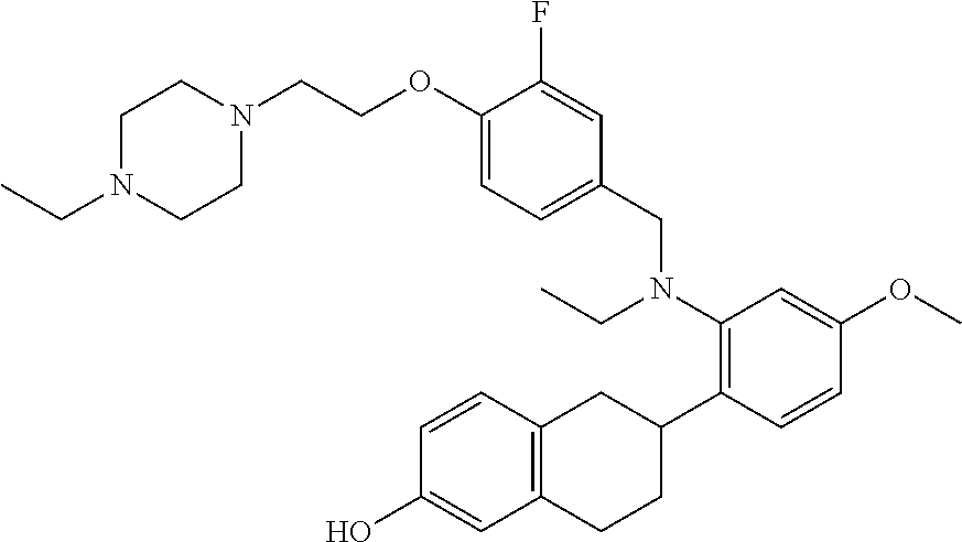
C1(OCCN2CCN(CC)CC2)=CC=C(CN(CC)C2=C(C3CC4=C(CC3)C=C(O)C=C4)C=CC(OC)=C2)C=C1F
